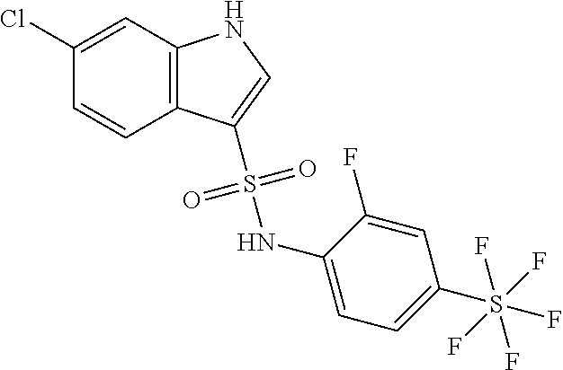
C1=C(Cl)C=CC2=C1NC=C2S(NC1=CC=C(S(F)(F)(F)(F)F)C=C1F)(=O)=O
